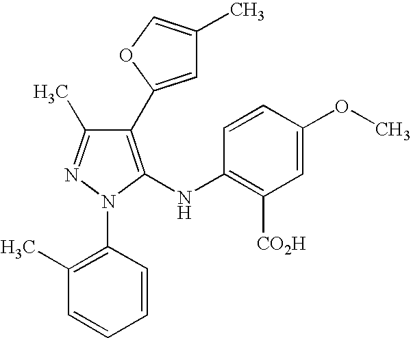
C1(C2=CC(C)=CO2)=C(NC2=C([CO2H])C=C(OC)C=C2)N(C2=C(C)C=CC=C2)N=C1C
